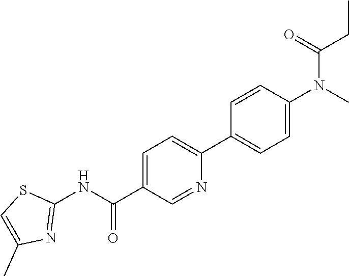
C1(NC(C2=CC=C(C3=CC=C(N(C)C(=O)CC)C=C3)N=C2)=O)=NC(C)=CS1
